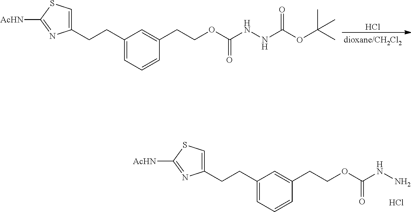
Cl.C1(CCC2=CSC([AcHN])=N2)=CC=CC(CCOC(NNC(OC(C)(C)C)=O)=O)=C1.C1(CCC2=CSC([AcHN])=N2)=CC=CC(CCOC(NN)=O)=C1.Cl
